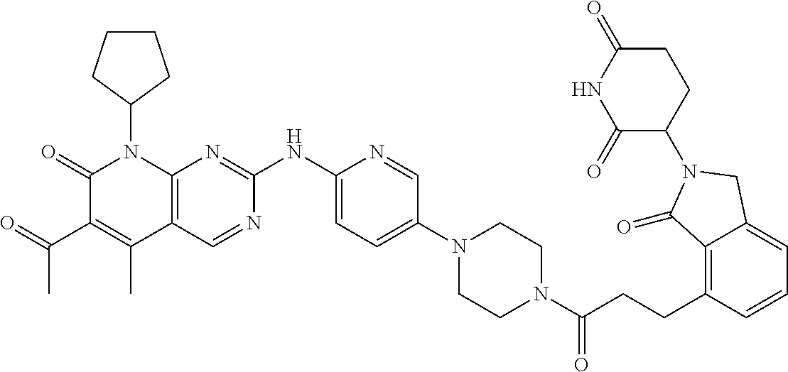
C1(=O)C(C(C)=O)=C(C)C2=C(N1C1CCCC1)N=C(NC1=CC=C(N3CCN(C(CCC4=C5C(=CC=C4)CN(C4CCC(=O)NC4=O)C5=O)=O)CC3)C=N1)N=C2
